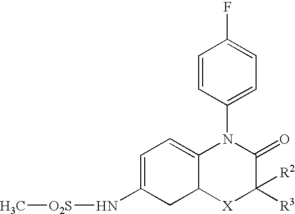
C1=C(N[O2S]C)CC2C(=C1)N(C1=CC=C(F)C=C1)C(=O)C([R3])([R2])[X]2
